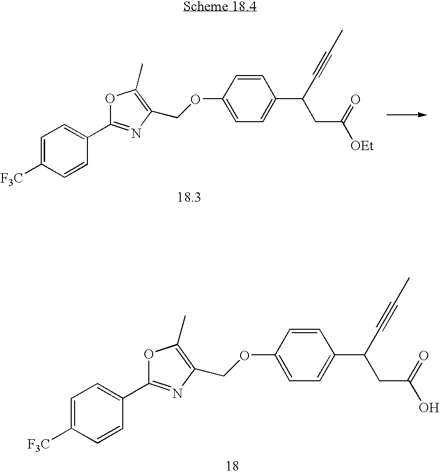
C1=C([F3C])C=CC(C2=NC(COC3=CC=C(C(C#CC)CC([OEt])=O)C=C3)=C(C)O2)=C1.C1=C([F3C])C=CC(C2=NC(COC3=CC=C(C(C#CC)CC(O)=O)C=C3)=C(C)O2)=C1
